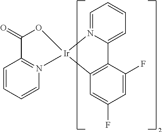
C1=CC=CN2=C1C(=O)O[Ir]21N2=CC=CC=C2C2=C1C=C(F)C=C2F
